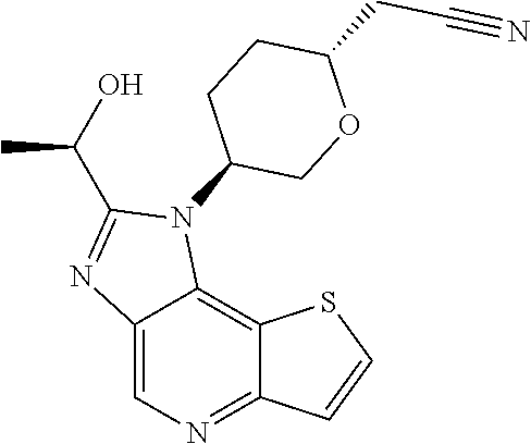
C12=CN=C3C(=C1N(C1CCC(CC#N)OC1)C(C(O)C)=N2)SC=C3
